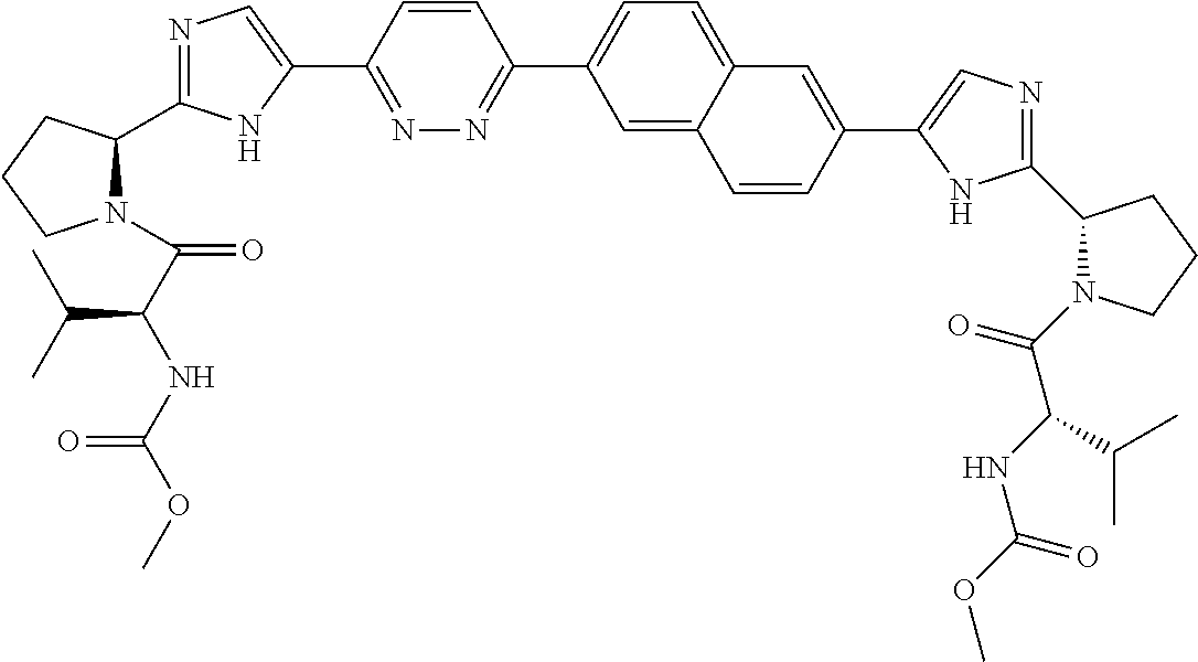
N1=C(C2=CN=C(C3N(C(C(NC(OC)=O)C(C)C)=O)CCC3)N2)C=CC(C2=CC=C3C(=C2)C=CC(C2=CN=C(C4N(C(C(NC(OC)=O)C(C)C)=O)CCC4)N2)=C3)=N1
